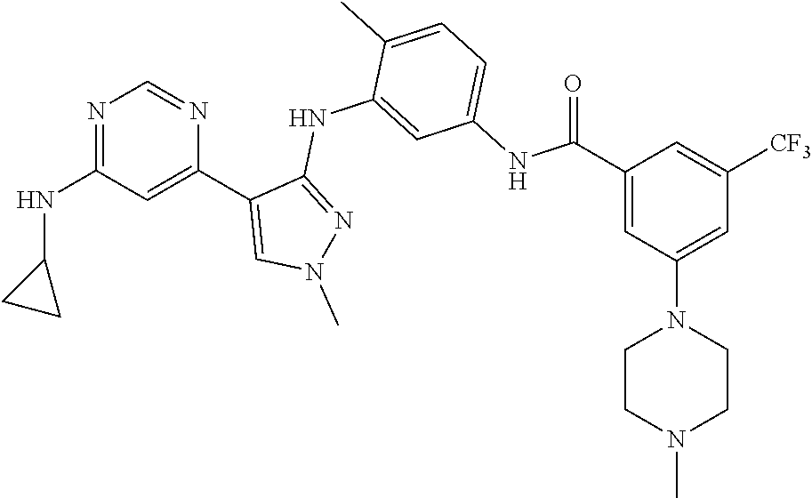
N1=C(NC2CC2)C=C(C2=CN(C)N=C2NC2=CC(NC(C3=CC(N4CCN(C)CC4)=CC([CF3])=C3)=O)=CC=C2C)N=C1
